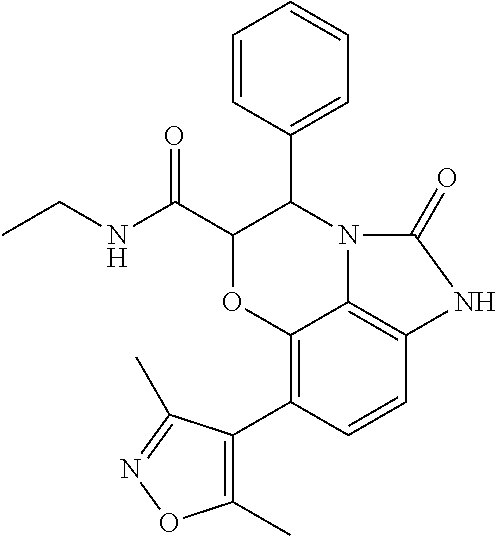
C12=C(C3=C(C)ON=C3C)C=CC3=C1N(C(C1=CC=CC=C1)C(C(NCC)=O)O2)C(=O)N3
